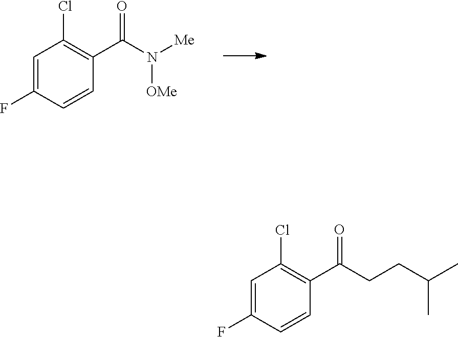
C1=C(F)C=CC(C(N([Me])[OMe])=O)=C1Cl.C1=C(F)C=CC(C(CCC(C)C)=O)=C1Cl
